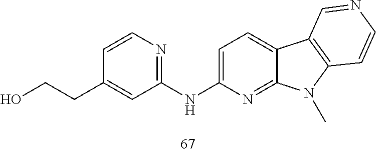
C(CC1=CC(NC2=CC=C3C(=N2)N(C)C2=C3C=NC=C2)=NC=C1)O
